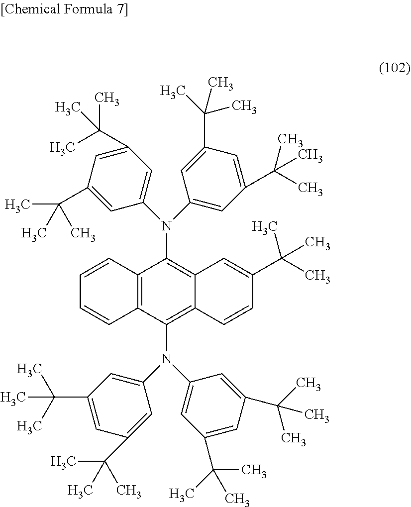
C1=CC2=C(C=C1)C(N(C1=CC(C(C)(C)C)=CC(C(C)(C)C)=C1)C1=CC(C(C)(C)C)=CC(C(C)(C)C)=C1)=C1C(=C2N(C2=CC(C(C)(C)C)=CC(C(C)(C)C)=C2)C2=CC(C(C)(C)C)=CC(C(C)(C)C)=C2)C=C(C(C)(C)C)C=C1
